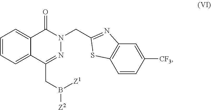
C12=C(C=CC([CF3])=C1)SC(CN1N=C(CB([Z2])[Z1])C3=CC=CC=C3C1=O)=N2
